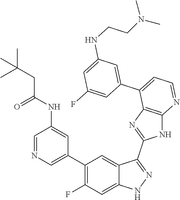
C1=NC=C(C2=C(F)C=C3C(=C2)C(C2=NC4=C(N2)N=CC=C4C2=CC(NCCN(C)C)=CC(F)=C2)=NN3)C=C1NC(CC(C)(C)C)=O
